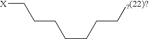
C(CCCCC[?(22)?])C[X]
